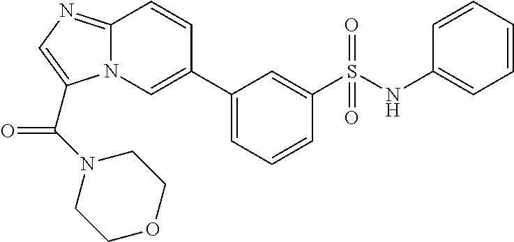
C1(C2=CN3C(=NC=C3C(N3CCOCC3)=O)C=C2)=CC=CC(S(NC2=CC=CC=C2)(=O)=O)=C1
